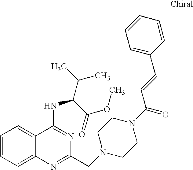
C1=CC=C2C(=C1)C(NC(C(C)C)C(=O)OC)=NC(CN1CCN(C(=O)C=CC3=CC=CC=C3)CC1)=N2
